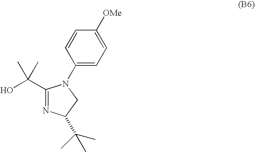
C1(C(O)(C)C)=NC(C(C)(C)C)CN1C1=CC=C([OMe])C=C1
